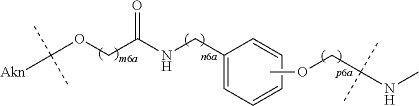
C(OCC(NCC1=CC=CC=C1)=O)([Akn])(C)C.COCC(NC)(C)C
